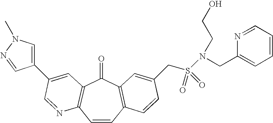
C1=CC2=C(C(=O)C3=C1N=CC(C1=CN(C)N=C1)=C3)C=C(CS(=O)(=O)N(CC1=CC=CC=N1)CCO)C=C2
